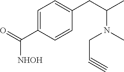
C1=C(C(=O)[NHOH])C=CC(CC(C)N(C)CC#C)=C1
